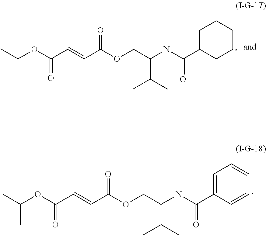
C(OC(C=CC(OCC(NC(C1=CC=CC=C1)=O)C(C)C)=O)=O)(C)C.C(OC(C=CC(OCC(NC(C1CCCCC1)=O)C(C)C)=O)=O)(C)C
